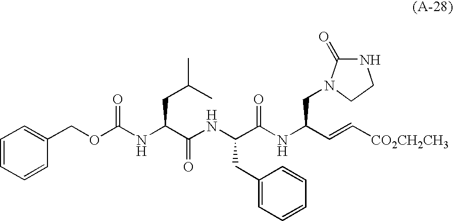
C(NC(C(NC(C(NC(C=C[CO2CH2CH3])CN1C(=O)NCC1)=O)CC1=CC=CC=C1)=O)CC(C)C)(=O)OCC1=CC=CC=C1
